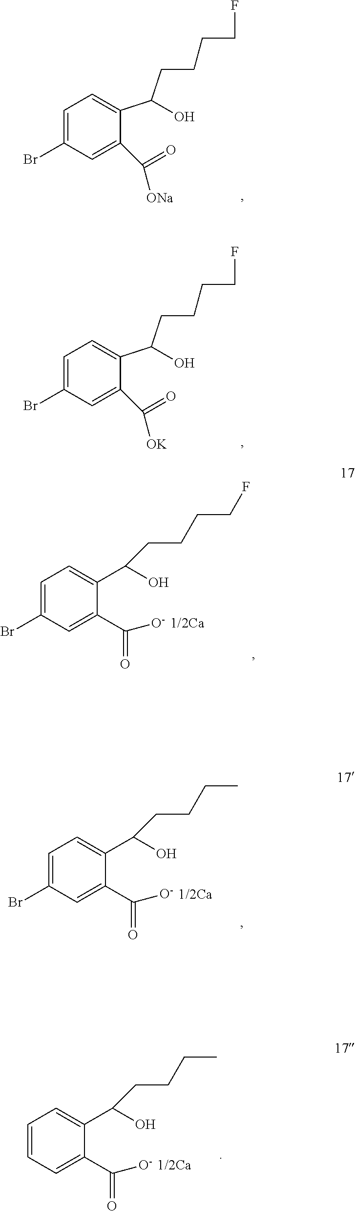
C1=C(Br)C=C(C(=O)[ONa])C(C(O)CCCCF)=C1.C1=C(Br)C=C(C(=O)[OK])C(C(O)CCCCF)=C1.C1=C(Br)C=C(C([O-])=O)C(C(O)CCCCF)=C1.C1=C(Br)C=C(C([O-])=O)C(C(O)CCCC)=C1.C1=CC=C(C([O-])=O)C(C(O)CCCC)=C1
